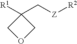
[R1]C1(C[Z][R2])COC1
